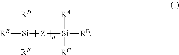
[RE][Si]([RD])([RF])[Z][Si]([RB])([RA])[RC]
